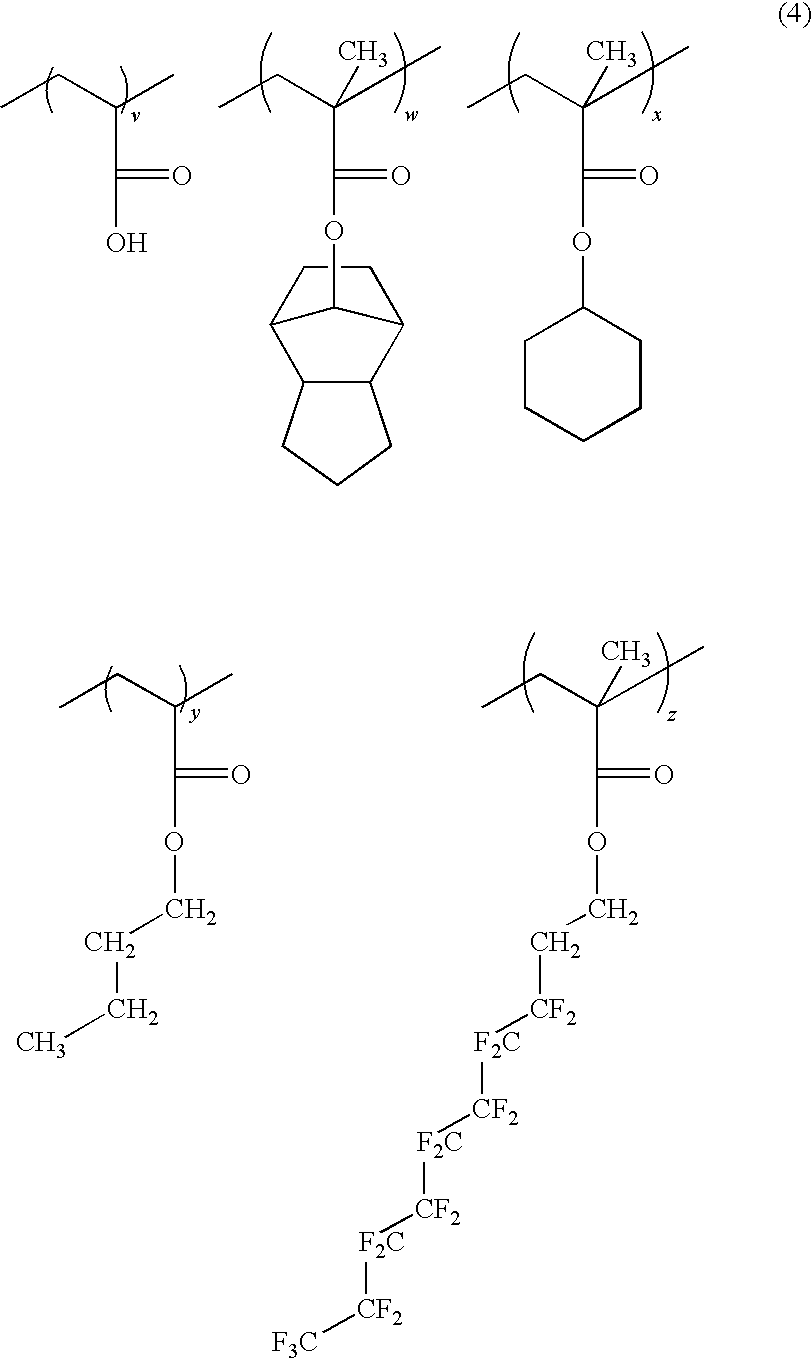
C(C(=O)O)(CC)C.C(C(=O)OC1C2CCC1C1C2CCC1)(CC)(C)C.C(C(=O)OC1CCCCC1)(CC)(C)C.C(C(=O)OCCCC)(CC)C.C(C(=O)OCC[CF2][F2C][CF2][F2C][CF2][F2C][CF2][F3C])(CC)(C)C
